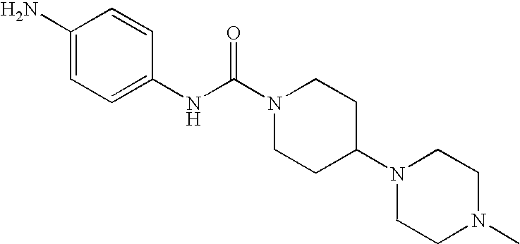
C1(N)=CC=C(NC(N2CCC(N3CCN(C)CC3)CC2)=O)C=C1
